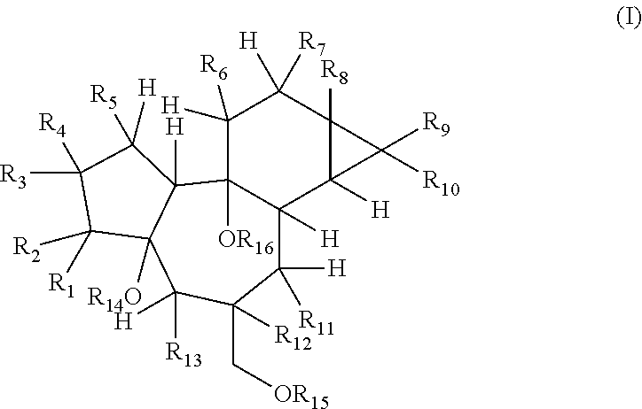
C1([R11])([H])C(C[OR15])([R12])C([H])([R13])C2([R14O])C([H])(C3([OR16])C([R6])([H])C([R7])([H])C4([R8])C([H])(C13[H])C4([R10])[R9])C([H])([R5])C([R4])([R3])C2([R2])[R1]
